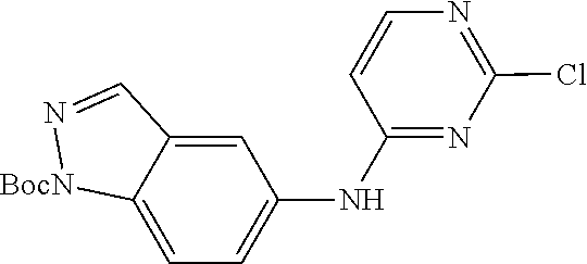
N1=CC2=CC(NC3=NC(Cl)=NC=C3)=CC=C2[BocN]1
